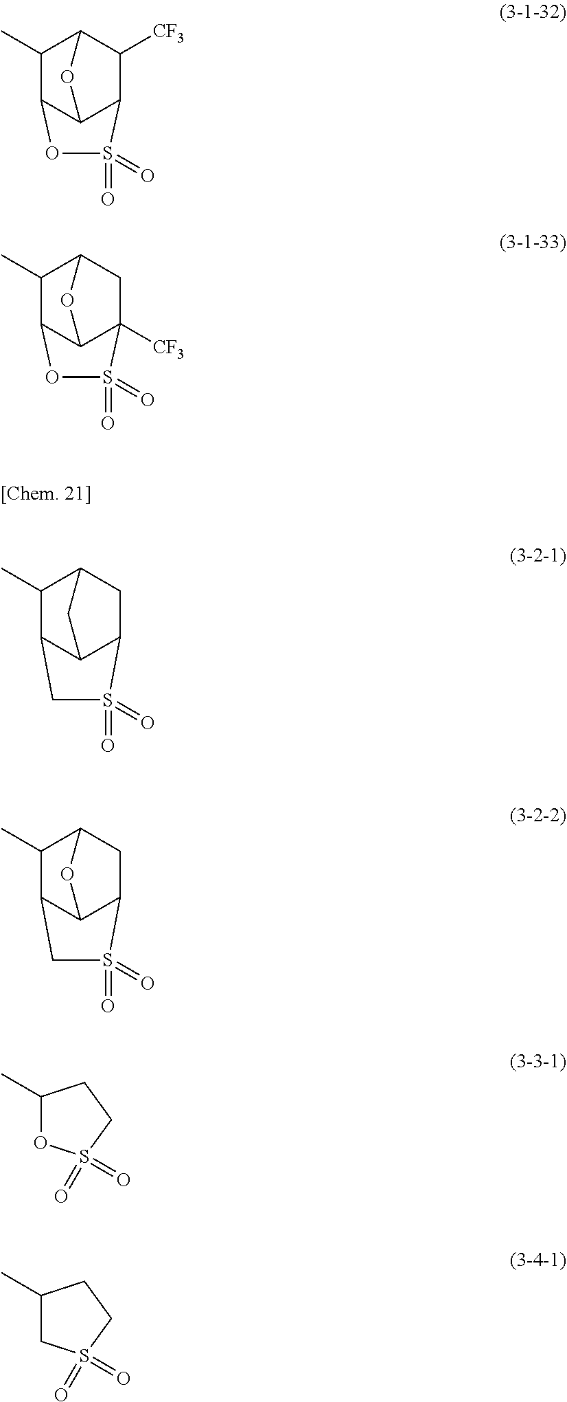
C12([CF3])C3C(C(C)C(C1)O3)OS2(=O)=O.C12C3C(C)C(C([CF3])C1S(=O)(=O)O3)O2.C12C3C(C(C)C(C1)C3)CS2(=O)=O.C12C3C(C(C)C(C1)O3)CS2(=O)=O.C1(C)OS(=O)(=O)CC1.C1(C)CS(=O)(=O)CC1
